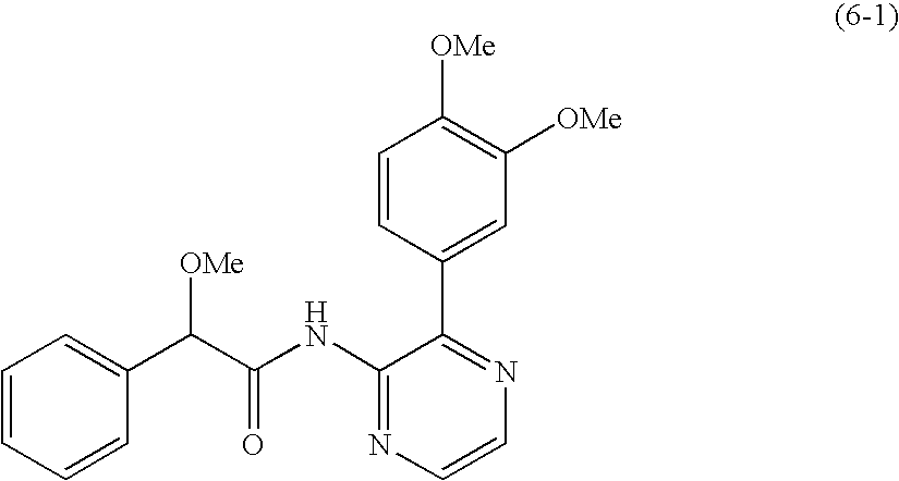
C1=CC=CC(C([OMe])C(=O)NC2=NC=CN=C2C2=CC([OMe])=C([OMe])C=C2)=C1
